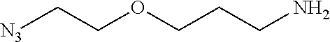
[N3]CCOCCCN
